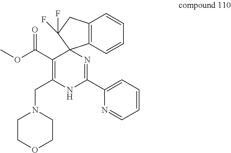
C12=C(C=CC=C1)C1(C(F)(F)C2)C(C(OC)=O)=C(CN2CCOCC2)NC(C2=CC=CC=N2)=N1
